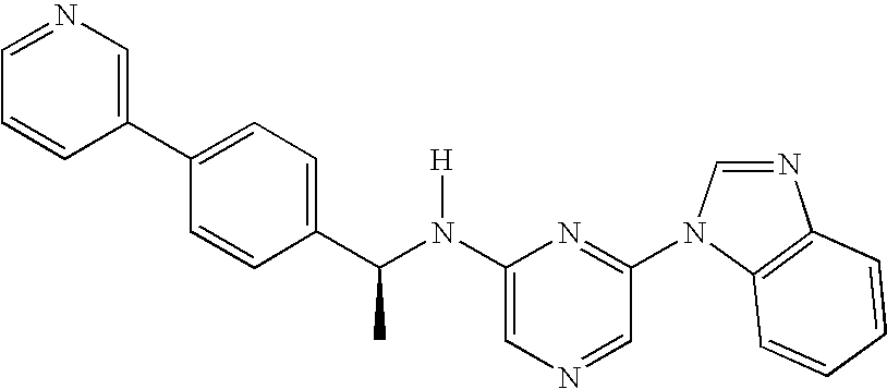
C1(N(C(C2=CC=C(C3=CN=CC=C3)C=C2)C)[H])=CN=CC(N2C=NC3=C2C=CC=C3)=N1
